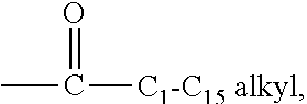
CC([C1-C15 alkyl])=O
